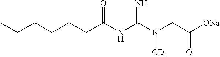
CCCCCCC(NC(N(CC([ONa])=O)[CD3])=N)=O
